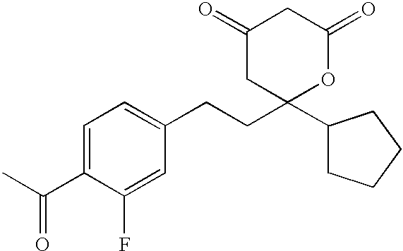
C1(=O)CC(C2CCCC2)(CCC2=CC=C(C(C)=O)C(F)=C2)OC(=O)C1
